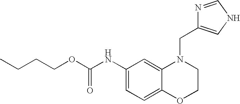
C1(NC(OCCCC)=O)=CC=C2C(=C1)N(CC1=CNC=N1)CCO2
